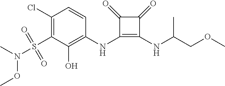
C1(Cl)=C(S(N(OC)C)(=O)=O)C(O)=C(NC2=C(NC(COC)C)C(=O)C2=O)C=C1
